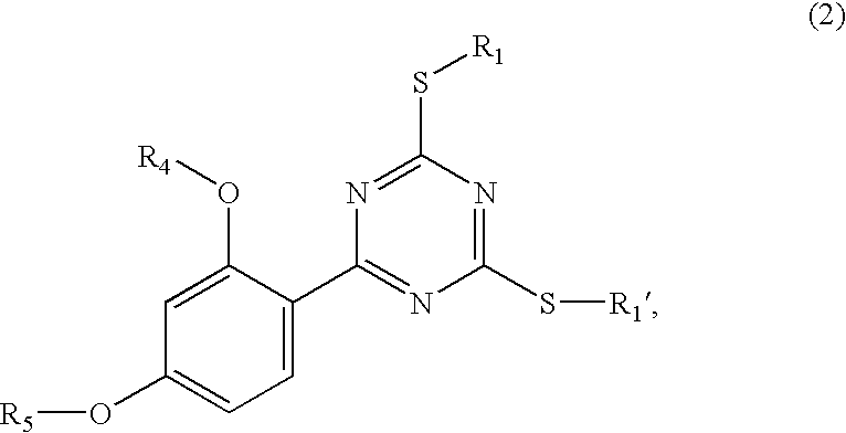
C1(O[R5])=CC=C(C2=NC(S[R1])=NC(S[R1])=N2)C(O[R4])=C1
